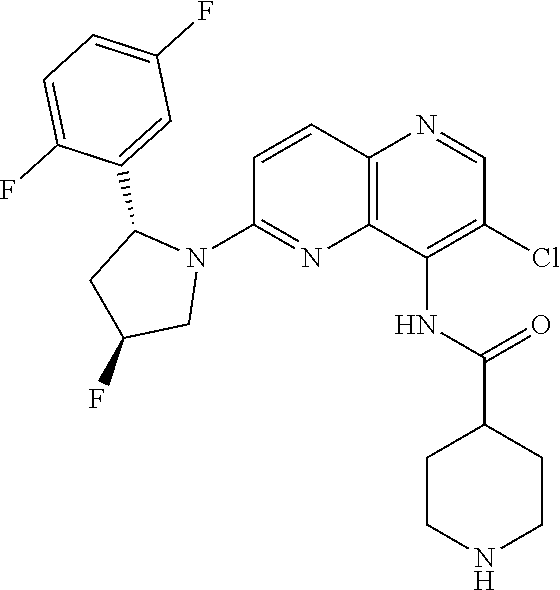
C1=CC2=C(N=C1N1C(C3=CC(F)=CC=C3F)CC(F)C1)C(NC(C1CCNCC1)=O)=C(Cl)C=N2
